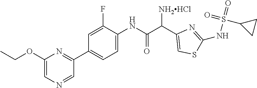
C1(C2=NC(OCC)=CN=C2)=CC=C(NC(C(C2=CSC(NS(=O)(=O)C3CC3)=N2)[NH2HCl])=O)C(F)=C1
